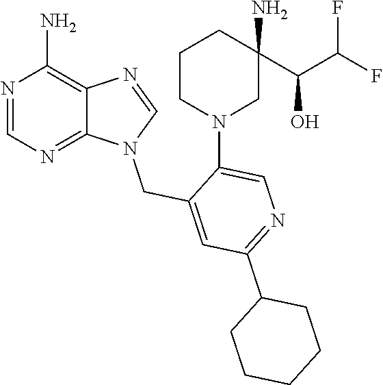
N1=CN=C2C(=C1N)N=CN2CC1=CC(C2CCCCC2)=NC=C1N1CCCC(C(O)C(F)F)(N)C1
